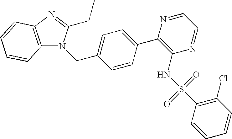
C1=CC(C2=C(NS(C3=C(Cl)C=CC=C3)(=O)=O)N=CC=N2)=CC=C1CN1C2=C(N=C1CC)C=CC=C2
